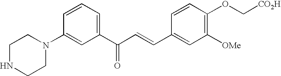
C1NCCN(C2=CC(C(C=CC3=CC([OMe])=C(OC[CO2H])C=C3)=O)=CC=C2)C1
